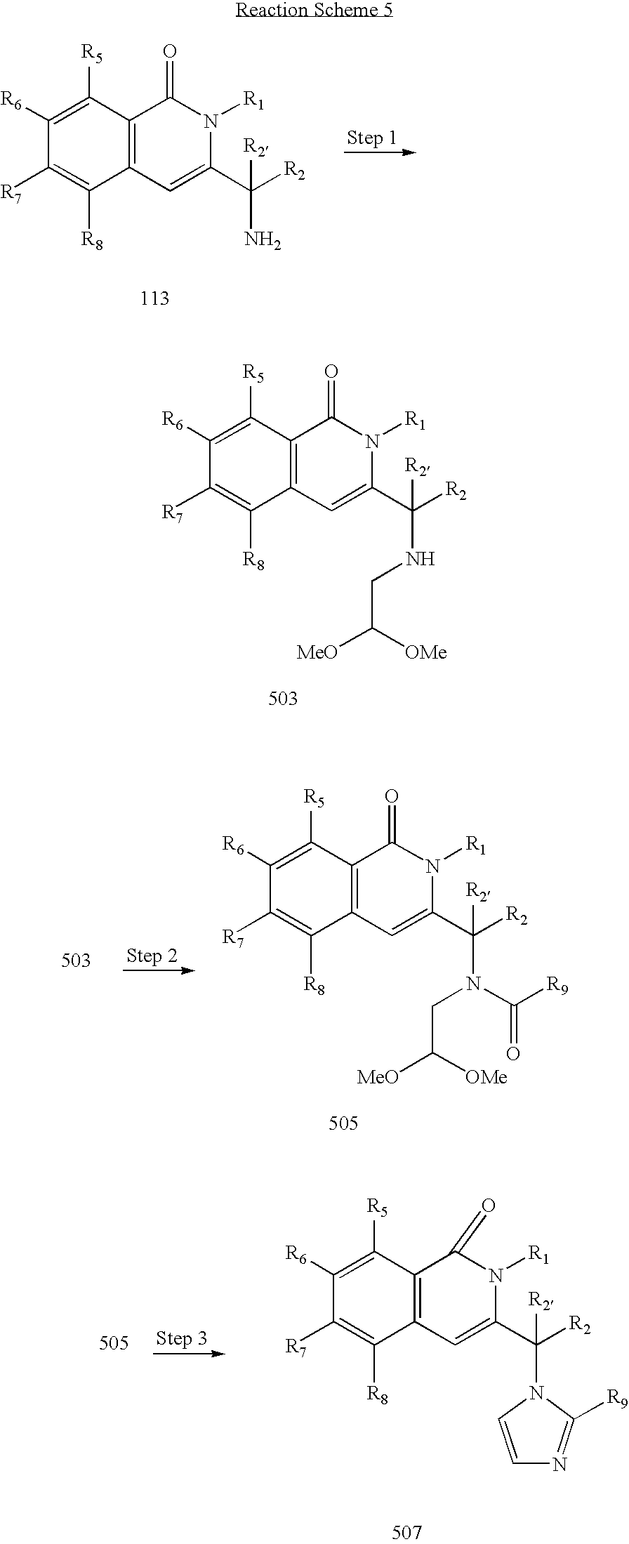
C1([R5])=C([R6])C([R7])=C([R8])C2=C1C(=O)N([R1])C(C([R2])([R2])NCC([MeO])[OMe])=C2.C1([R5])=C([R6])C([R7])=C([R8])C2=C1C(=O)N([R1])C(C([R2])([R2])N)=C2.C1([R5])=C([R6])C([R7])=C([R8])C2=C1C(=O)N([R1])C(C([R2])([R2])N(CC([MeO])[OMe])C([R9])=O)=C2.C1([R5])=C([R6])C([R7])=C([R8])C2=C1C(=O)N([R1])C(C([R2])([R2])N1C([R9])=NC=C1)=C2
